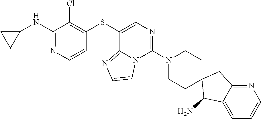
C1=CN=C(NC2CC2)C(Cl)=C1SC1=CN=C(N2CCC3(CC2)C(N)C2=CC=CN=C2C3)N2C1=NC=C2
